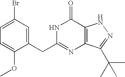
C1=C(CC2=NC3=C(C(=O)N2)NN=C3C(C)(C)C)C(OC)=CC=C1Br
